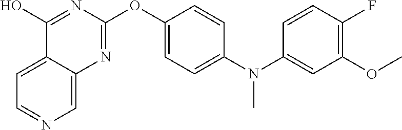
C1=C2C(=CN=C1)N=C(OC1=CC=C(N(C3=CC(OC)=C(F)C=C3)C)C=C1)N=C2O
